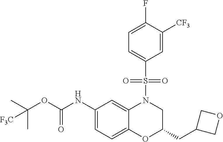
C1(NC(OC(C)(C)[F3C])=O)=CC=C2C(=C1)N(S(C1=CC=C(F)C([CF3])=C1)(=O)=O)CC(CC1COC1)O2
